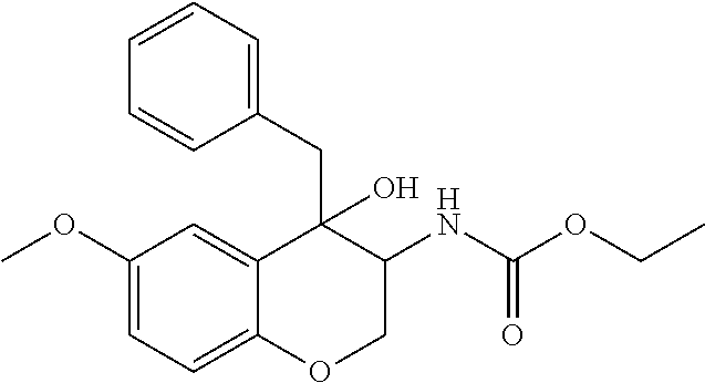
C1(OC)=CC=C2C(=C1)C(CC1=CC=CC=C1)(O)C(NC(OCC)=O)CO2
